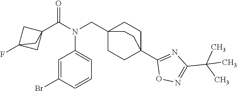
BrC1=CC(N(C(C23CC(F)(C2)C3)=O)CC23CCC(C4=NC(C(C)(C)C)=NO4)(CC2)CC3)=CC=C1
